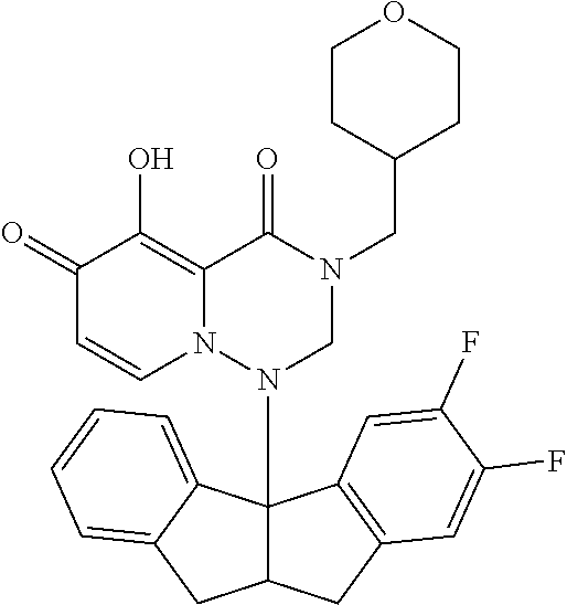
C1(=O)C=CN2C(=C1O)C(=O)N(CC1CCOCC1)CN2C12C(CC3=C1C=C(F)C(F)=C3)CC1=CC=CC=C21
